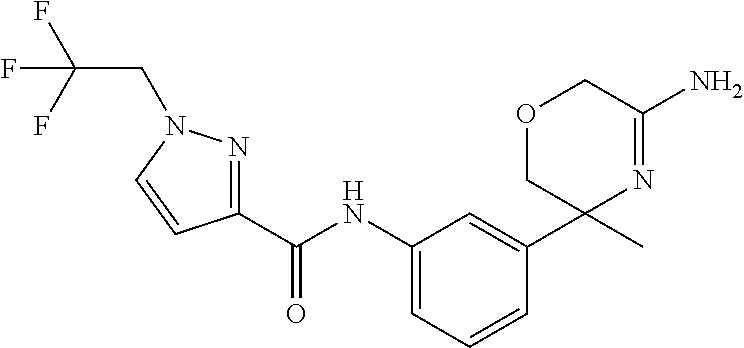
C1(C(NC2=CC=CC(C3(C)N=C(N)COC3)=C2)=O)=NN(CC(F)(F)F)C=C1
